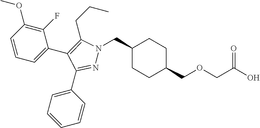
C1(CN2N=C(C3=CC=CC=C3)C(C3=CC=CC(OC)=C3F)=C2CCC)CCC(COCC(O)=O)CC1
